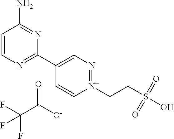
C1=CN=C(C2=CN=[N+](CCS(O)(=O)=O)C=C2)N=C1N.O=C(C(F)(F)F)[O-]
